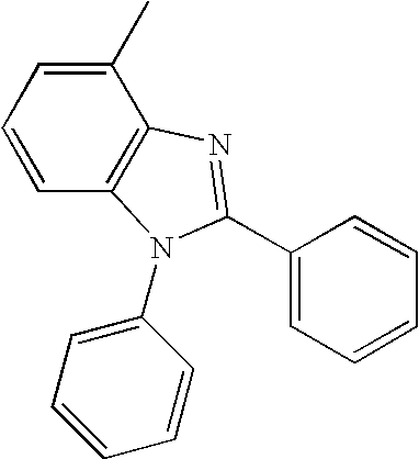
C1=CC=C(C)C2=C1N(C1=CC=CC=C1)C(C1=CC=CC=C1)=N2
